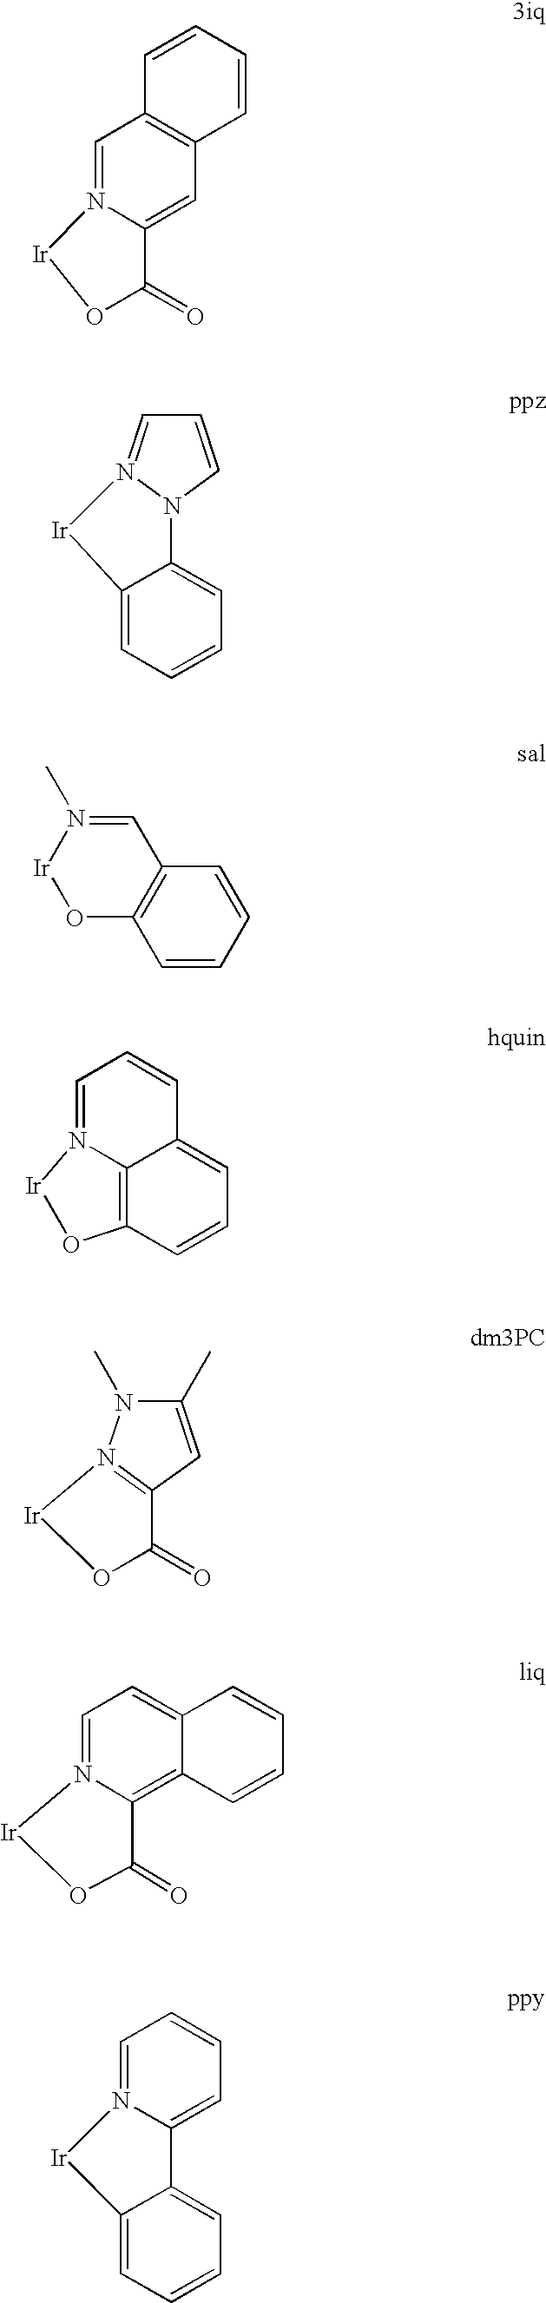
C1=N2C(=CC3=C1C=CC=C3)C(=O)O[Ir]2.C1=CN2N(=C1)[Ir]C1=CC=CC=C21.C1=CC=CC2=C1O[Ir]N(C)=C2.C1=N2C3=C(C=CC=C3C=C1)O[Ir]2.C1(C)=CC2=N(N1C)[Ir]OC2=O.C1(=O)O[Ir]N2=CC=C3C(=C12)C=CC=C3.C1=N2C(=CC=C1)C1=CC=CC=C1[Ir]2
